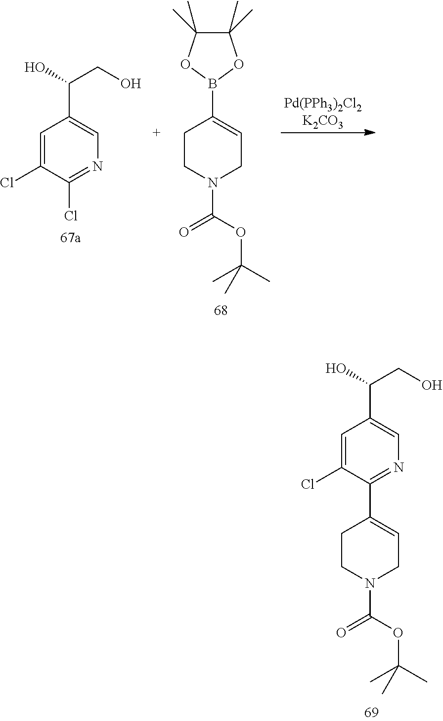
C1CN(C(OC(C)(C)C)=O)CC=C1C1=NC=C(C(O)CO)C=C1Cl.C1=C(Cl)C(Cl)=NC=C1C(O)CO.C1CN(C(OC(C)(C)C)=O)CC=C1B1OC(C)(C)C(C)(C)O1
